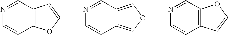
C1=NC=CC2=C1C=CO2.C1=NC=CC2=COC=C12.C1=NC=CC2=C1OC=C2
